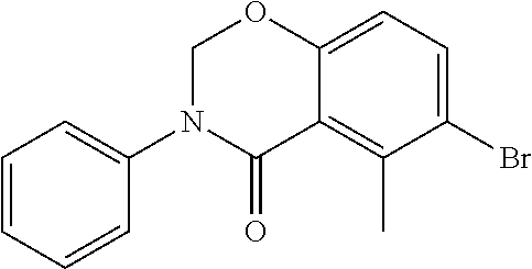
C1(Br)=CC=C2C(=C1C)C(=O)N(C1=CC=CC=C1)CO2
